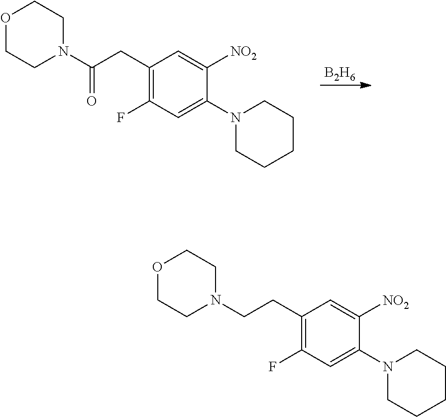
C1(CC(N2CCOCC2)=O)=C(F)C=C(N2CCCCC2)C([NO2])=C1.[B2H6].C1(CCN2CCOCC2)=C(F)C=C(N2CCCCC2)C([NO2])=C1
